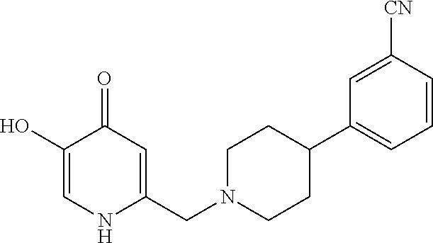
C1(O)=CNC(CN2CCC(C3=CC=CC([CN])=C3)CC2)=CC1=O
